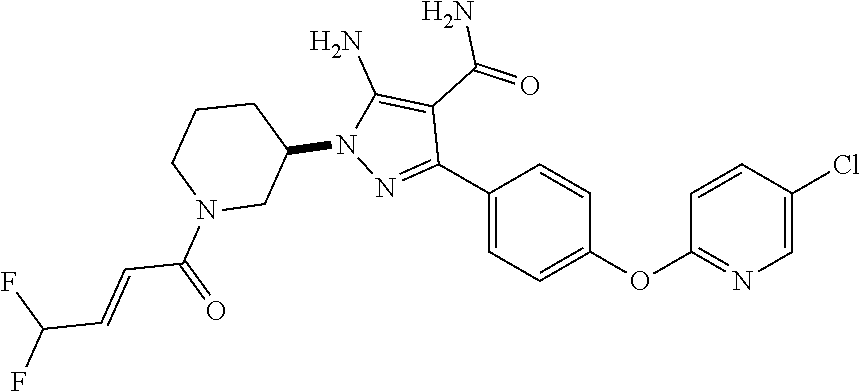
N1=C(C2=CC=C(OC3=NC=C(Cl)C=C3)C=C2)C(C(N)=O)=C(N)N1C1CN(C(C=CC(F)F)=O)CCC1
